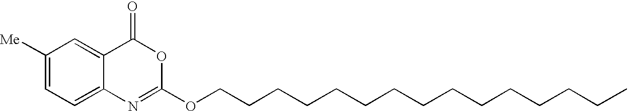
C1([Me])=CC=C2C(=C1)C(=O)OC(OCCCCCCCCCCCCCCC)=N2
